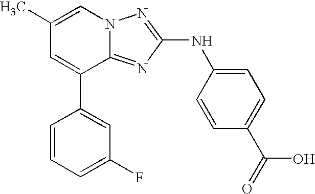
C1(C)=CN2C(=NC(NC3=CC=C(C(=O)O)C=C3)=N2)C(C2=CC(F)=CC=C2)=C1
